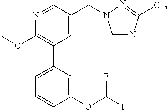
C1(OC)=C(C2=CC=CC(OC(F)F)=C2)C=C(CN2C=NC([CF3])=N2)C=N1
